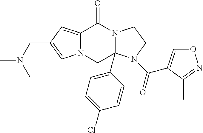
N12C(=CC(CN(C)C)=C1)C(=O)N1C(C3=CC=C(Cl)C=C3)(C2)N(C(=O)C2=CON=C2C)CC1
